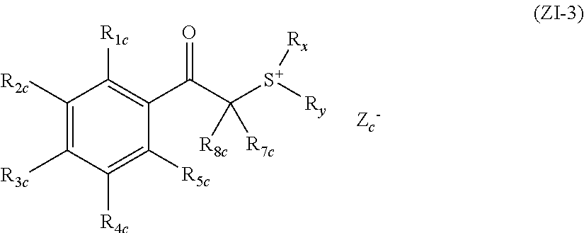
C1([R2c])=C([R3c])C([R4c])=C([R5c])C(C(C([S+]([Ry])[Rx])([R8c])[R7c])=O)=C1[R1c]
